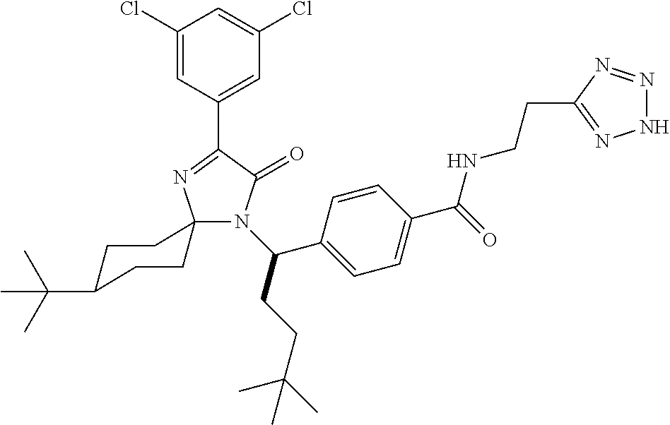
C1(Cl)=CC(C2=NC3(N(C(CCC(C)(C)C)C4=CC=C(C(=O)NCCC5=NNN=N5)C=C4)C2=O)CCC(C(C)(C)C)CC3)=CC(Cl)=C1
